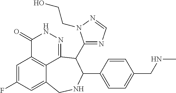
C1=C(F)C=C2C3=C1C(=O)NN=C3C(C1=NC=NN1CCO)C(C1=CC=C(CNC)C=C1)NC2
